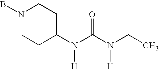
BN1CCC(N(C(N(CC)[H])=O)[H])CC1
